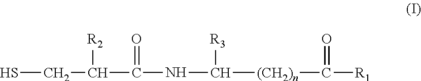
SCC([R2])C(=O)NC([(CH2)n]C([R1])=O)[R3]
